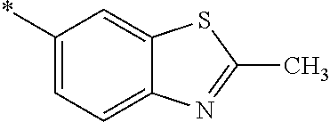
*C1=CC=C2C(=C1)SC(C)=N2
